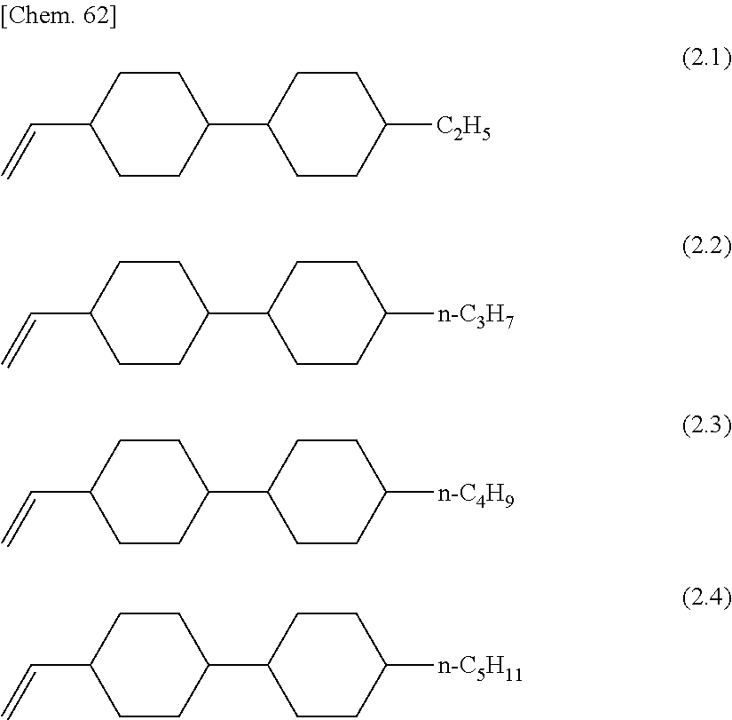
C1CC(C2CCC([C2H5])CC2)CCC1C=C.C1CC(C2CCC([n-C3H7])CC2)CCC1C=C.C1CC(C2CCC([n-C4H9])CC2)CCC1C=C.C1CC(C2CCC([n-C5H11])CC2)CCC1C=C
